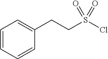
C1(CCS(Cl)(=O)=O)=CC=CC=C1
